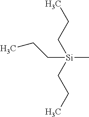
C([Si](C)(CCC)CCC)CC
